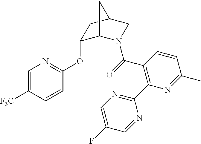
C1=C([F3C])C=CC(OC2C3N(C(=O)C4=C(C5=NC=C(F)C=N5)N=C(C)C=C4)CC(C2)C3)=N1
